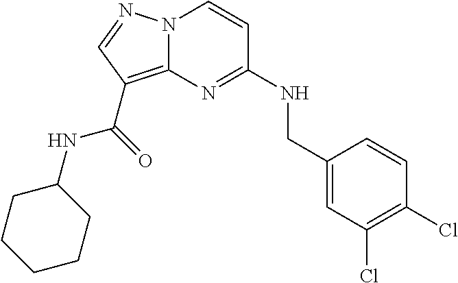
C1(Cl)=C(Cl)C=C(CNC2=NC3=C(C(NC4CCCCC4)=O)C=NN3C=C2)C=C1
